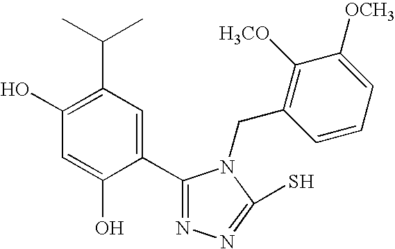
C1(O)=C(C(C)C)C=C(C2=NN=C(S)N2CC2=C([H3CO])C([OCH3])=CC=C2)C(O)=C1
